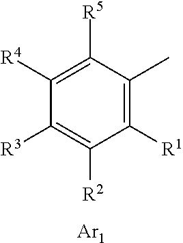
C1([R4])=C([R5])C(C)=C([R1])C([R2])=C1[R3].[Ar1]
